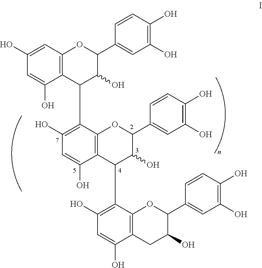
C1=C(O)C2=C(OC(C3=CC(O)=C(O)C=C3)C(O)C2)C(C2C3=C(OC(C4=CC(O)=C(O)C=C4)C2O)C(C2C4=C(C=C(O)C=C4O)OC(C4=CC(O)=C(O)C=C4)C2O)=C(O)C=C3O)=C1O
